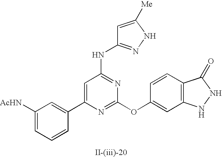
C1=C(C2=CC([AcHN])=CC=C2)N=C(OC2=CC3=C(C=C2)C(=O)NN3)N=C1NC1=NNC([Me])=C1
